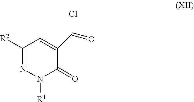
C1([R2])=NN([R1])C(=O)C(C(Cl)=O)=C1
